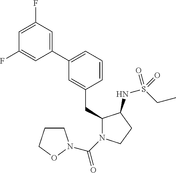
C1(CC2=CC(C3=CC(F)=CC(F)=C3)=CC=C2)N(C(=O)N2CCCO2)CCC1NS(CC)(=O)=O
